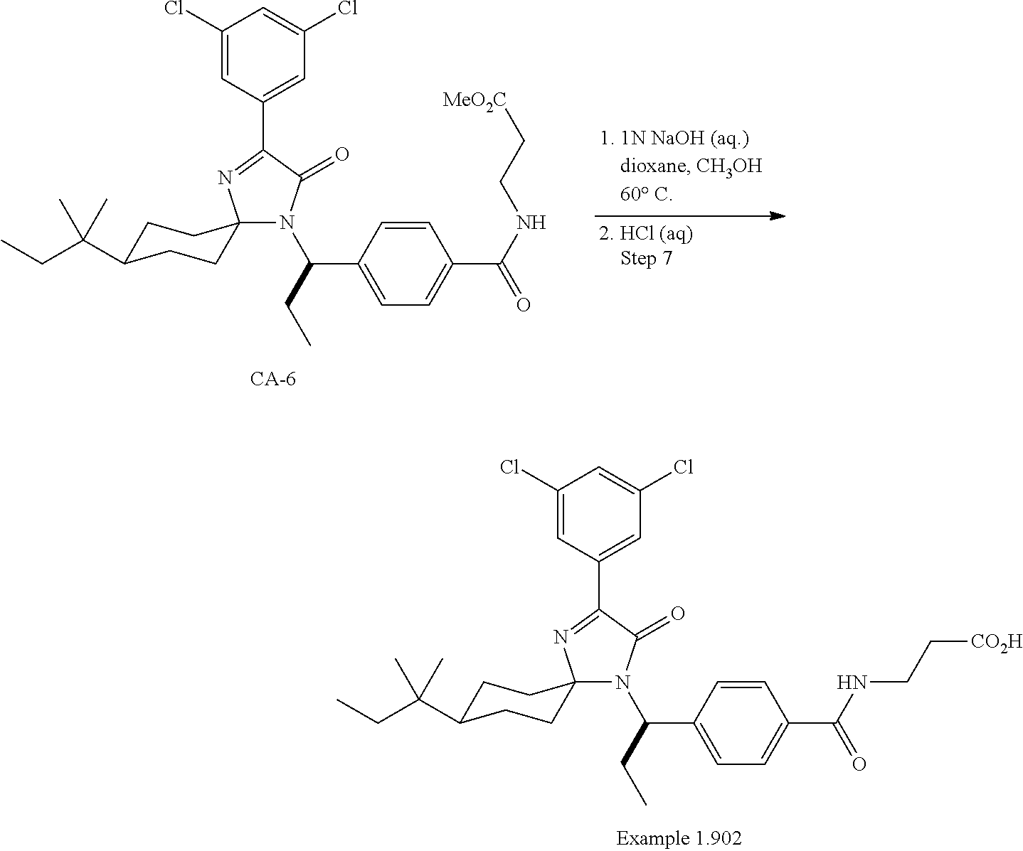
C1(Cl)=CC(C2=NC3(N(C(CC)C4=CC=C(C(NCC[CO2H])=O)C=C4)C2=O)CCC(C(CC)(C)C)CC3)=CC(Cl)=C1.C1(Cl)=CC(C2=NC3(N(C(CC)C4=CC=C(C(NCC[MeO2C])=O)C=C4)C2=O)CCC(C(CC)(C)C)CC3)=CC(Cl)=C1
